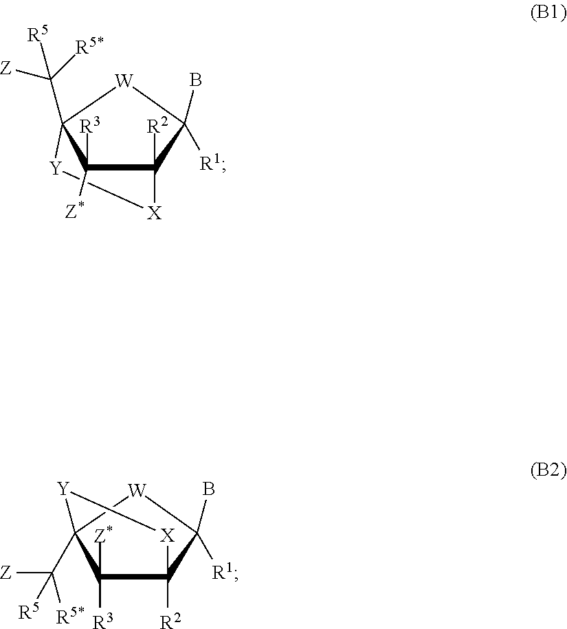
[Y]1[X]C2([R2])C([R3])([Z*])C1(C([Z])([R5*])[R5])[W]C2(B)[R1].[R2]C12C([Z*])([R3])C(C([Z])([R5*])[R5])([W]C1(B)[R1])[Y][X]2
